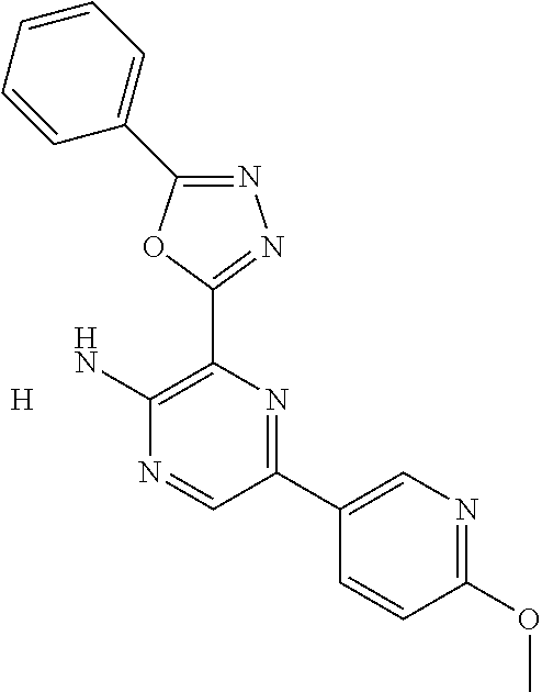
N1=C(C2=CC=CC=C2)OC(C2=C(N)N=CC(C3=CN=C(OC)C=C3)=N2)=N1.[H]
